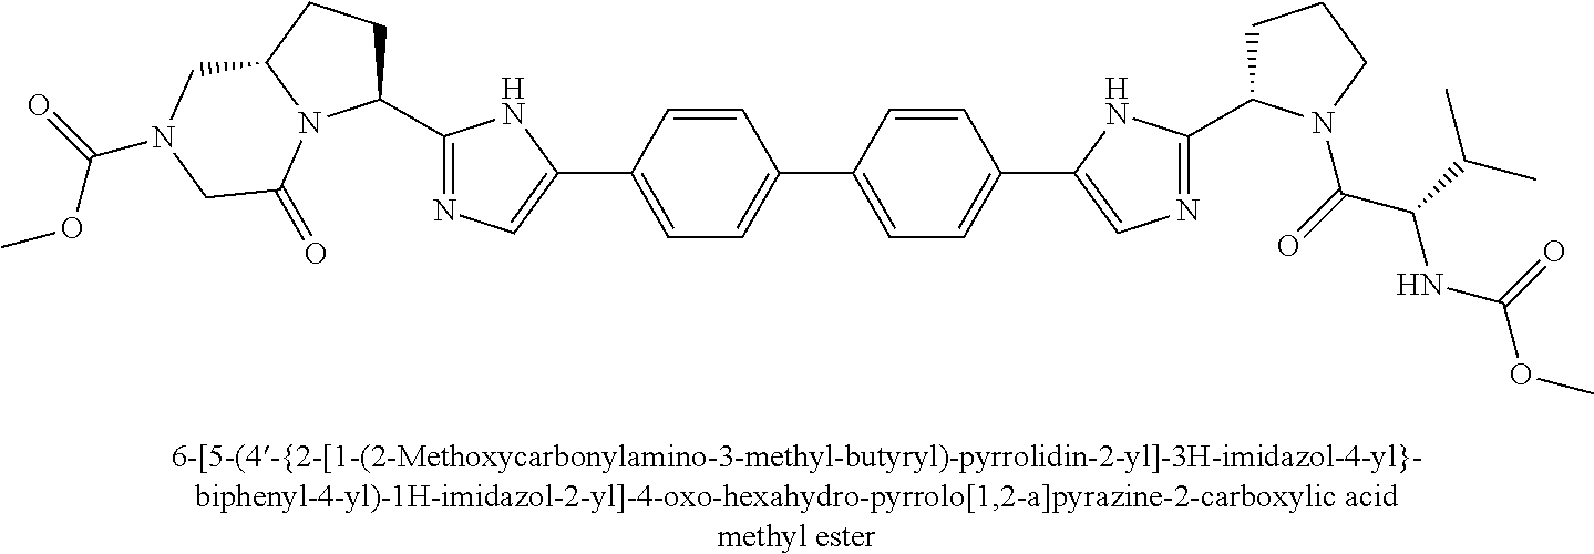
C1(C2CCC3N2C(=O)CN(C(=O)OC)C3)=NC=C(C2=CC=C(C3=CC=C(C4=CN=C(C5CCCN5C(C(NC(OC)=O)C(C)C)=O)N4)C=C3)C=C2)N1
